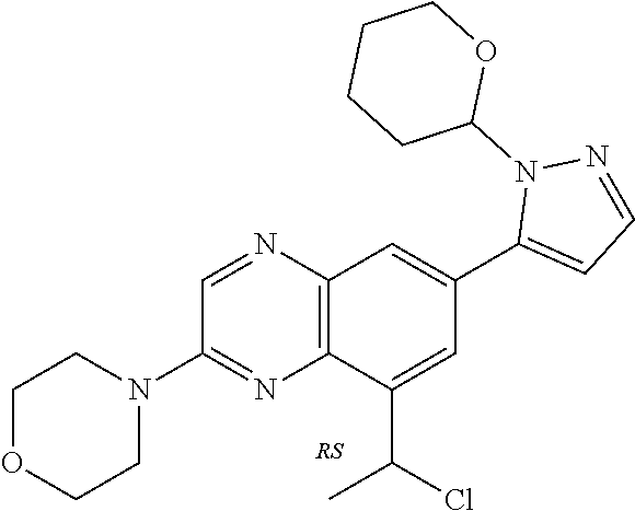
C12=C(N=CC(N3CCOCC3)=N1)C=C(C1=CC=NN1C1OCCCC1)C=C2C(Cl)C.[RS]
